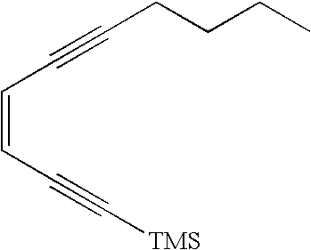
C(=CC#CCCCC)C#C[TMS]
